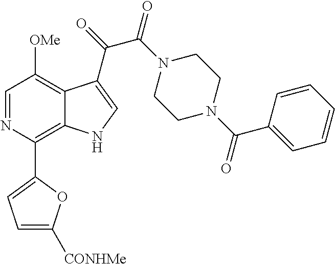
C1=NC(C2=CC=C([CONHMe])O2)=C2C(=C1[OMe])C(C(=O)C(N1CCN(C(C3=CC=CC=C3)=O)CC1)=O)=CN2
